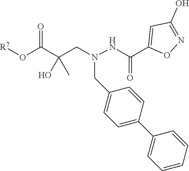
C(CN(NC(=O)C1=CC(O)=NO1)CC1=CC=C(C2=CC=CC=C2)C=C1)(C(O[R7])=O)(O)C
